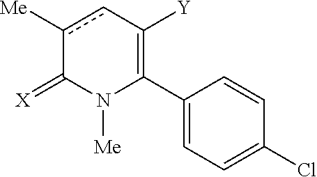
C1(C2=C([Y])cc([Me])C(=[X])N2[Me])=CC=C(Cl)C=C1
